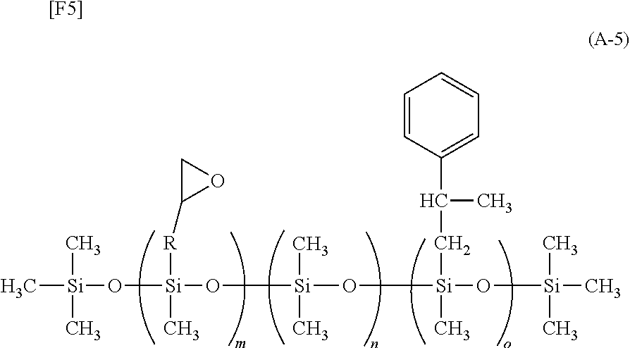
C[Si](C)(C)O[Si](O[Si](O[Si](O[Si](C)(C)C)(CC(C)C1=CC=CC=C1)C)(C)C)(C)[R]C1CO1.[[F5]]
